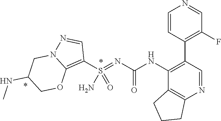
C1(C2=C(F)C=NC=C2)=C(NC(N=S(C2=C3N(N=C2)CC(NC)CO3)(=O)N)=O)C2=C(N=C1)CCC2
